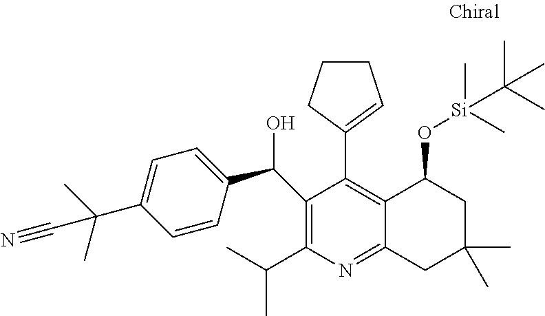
C1=C(C(C)(C)C#N)C=CC(C(O)C2=C(C(C)C)N=C3C(=C2C2=CCCC2)C(O[Si](C)(C)C(C)(C)C)CC(C)(C)C3)=C1
